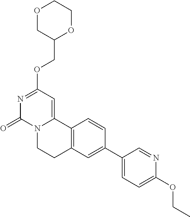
O1CC(COC2=NC(=O)N3C(=C2)C2=C(CC3)C=C(C3=CC=C(OCC)N=C3)C=C2)OCC1
